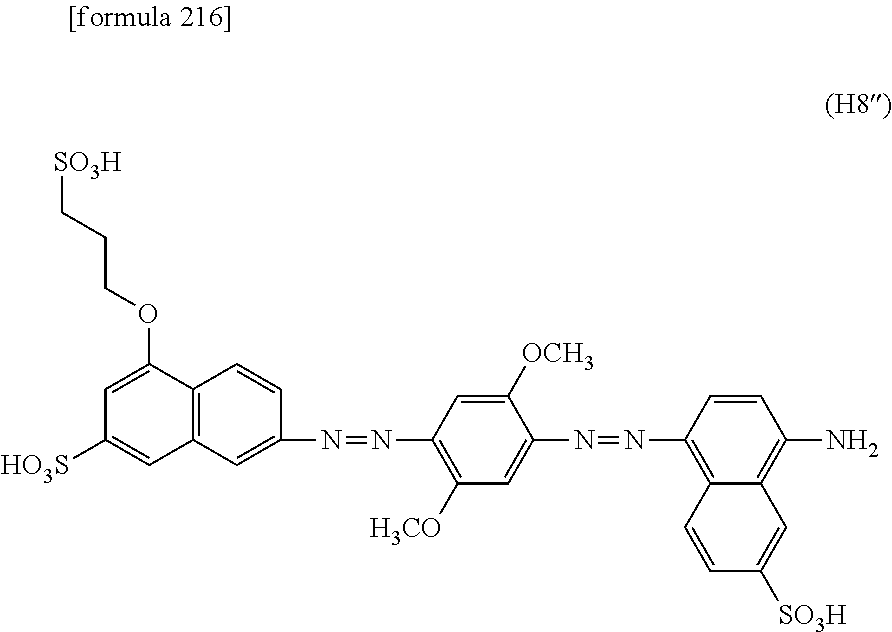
C1=C(OCCC[SO3H])C2=C(C=C1[HO3S])C=C(N=NC1=C([H3CO])C=C(N=NC3=C4C(=C(N)C=C3)C=C([SO3H])C=C4)C([OCH3])=C1)C=C2
